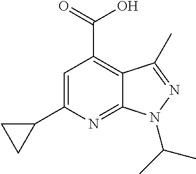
C1=C(C2CC2)N=C2C(=C1C(=O)O)C(C)=NN2C(C)C
